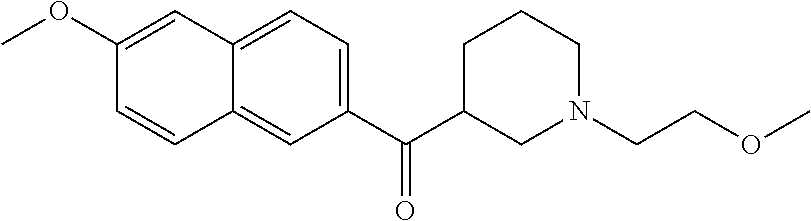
C1(OC)=CC2=CC=C(C(C3CN(CCOC)CCC3)=O)C=C2C=C1
